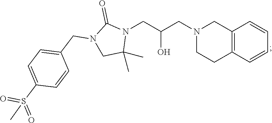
C12=C(C=CC=C1)CCN(CC(CN1C(=O)N(CC3=CC=C(S(=O)(=O)C)C=C3)CC1(C)C)O)C2
